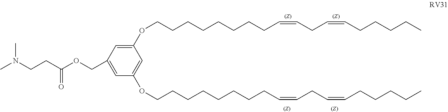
C(CCCCCCCC=CCC=CCCCCC)OC1=CC(COC(CCN(C)C)=O)=CC(OCCCCCCCCC=CCC=CCCCCC)=C1
